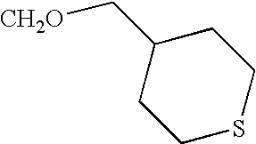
C1(C[CH2O])CCSCC1
